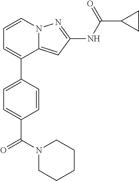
C12=CC(NC(C3CC3)=O)=NN1C=CC=C2C1=CC=C(C(N2CCCCC2)=O)C=C1
